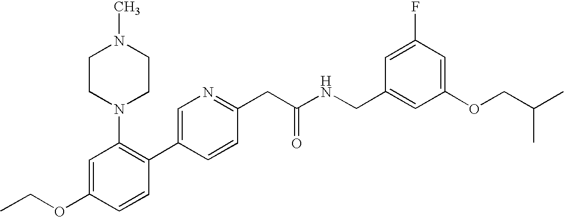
C1(OCC)=CC(N2CCN(C)CC2)=C(C2=CN=C(CC(NCC3=CC(OCC(C)C)=CC(F)=C3)=O)C=C2)C=C1
